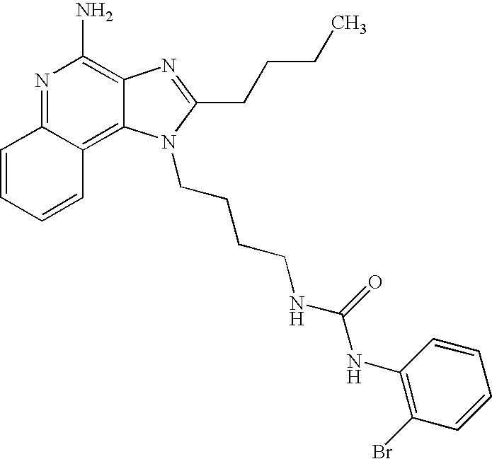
N1=C2C(=C3C(=C1N)N=C(CCCC)N3CCCCNC(NC1=C(Br)C=CC=C1)=O)C=CC=C2
